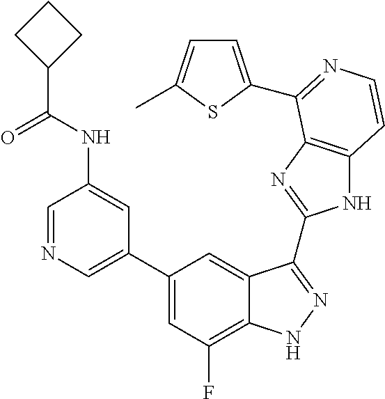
C1=C(C2=CC(F)=C3C(=C2)C(C2=NC4=C(N2)C=CN=C4C2=CC=C(C)S2)=NN3)C=C(NC(C2CCC2)=O)C=N1
